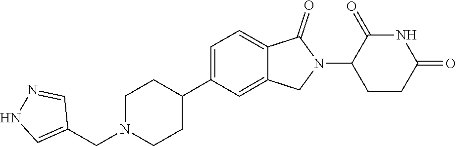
C1N(CC2=CNN=C2)CCC(C2=CC=C3C(=C2)CN(C2CCC(=O)NC2=O)C3=O)C1
